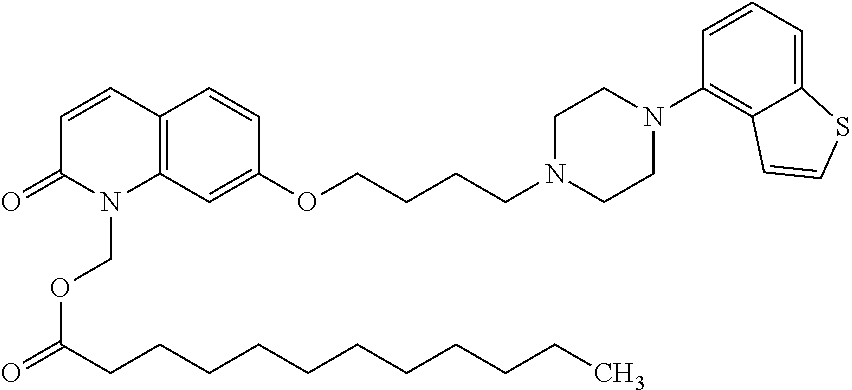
C12=C(C=C(OCCCCN3CCN(C4=C5C(=CC=C4)SC=C5)CC3)C=C1)N(COC(CCCCCCCCCCC)=O)C(=O)C=C2
